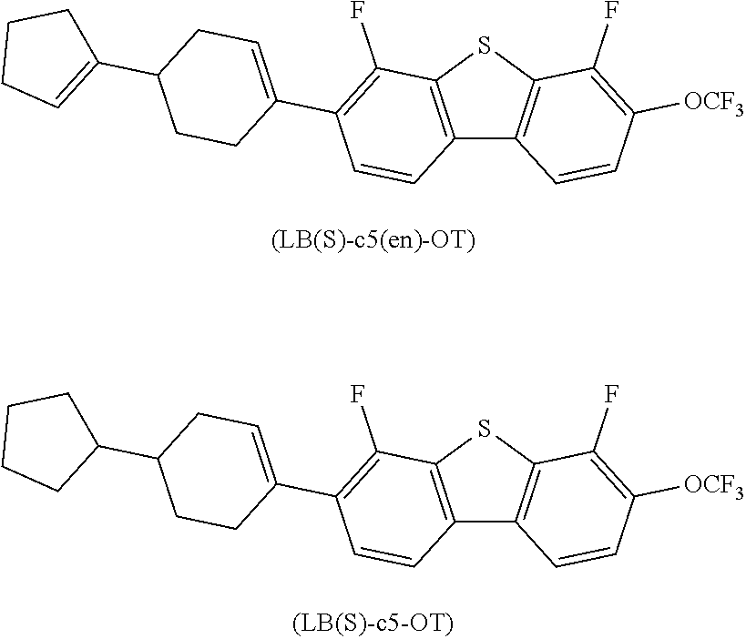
C12=C(SC3=C1C=CC([OCF3])=C3F)C(F)=C(C1=CCC(C3=CCCC3)CC1)C=C2.C12=C(SC3=C1C=CC([OCF3])=C3F)C(F)=C(C1=CCC(C3CCCC3)CC1)C=C2
